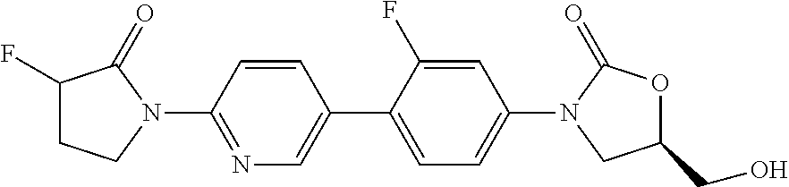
C1(F)CCN(C2=NC=C(C3=CC=C(N4CC(CO)OC4=O)C=C3F)C=C2)C1=O
